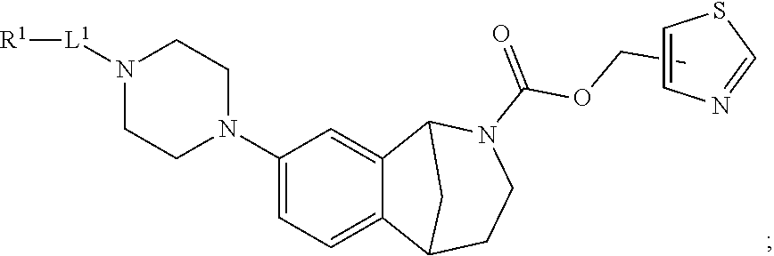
C(C)OC(N1CCC2C3=CC=C(N4CCN([L1][R1])CC4)C=C3C1C2)=O.C1=CN=CS1
